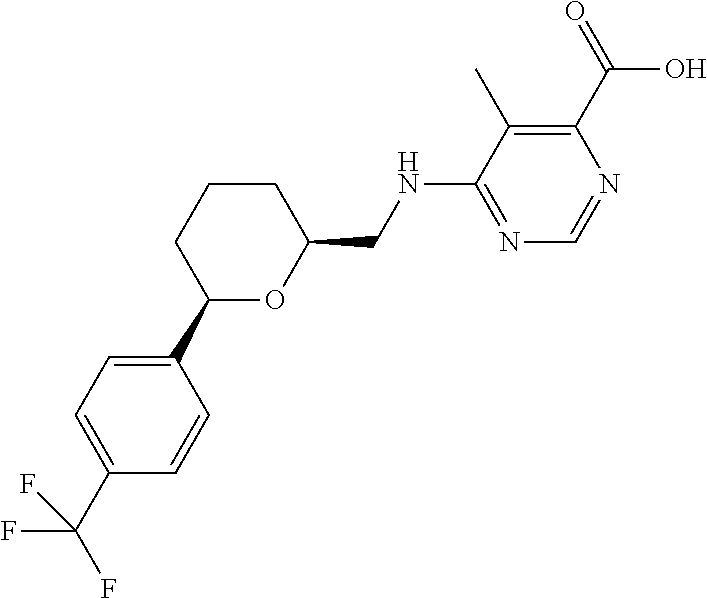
C1=CC(C2OC(CNC3=NC=NC(C(=O)O)=C3C)CCC2)=CC=C1C(F)(F)F
